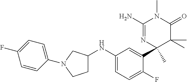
C1(NC2CCN(C3=CC=C(F)C=C3)C2)=CC=C(F)C(C2(C)N=C(N)N(C)C(=O)C2(C)C)=C1
